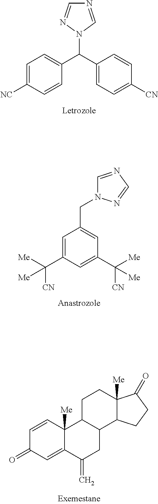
C1=C([NC])C=CC(C(C2=CC=C([CN])C=C2)N2C=NC=N2)=C1.C1(C([CN])([Me])[Me])=CC(CN2C=NC=N2)=CC(C([Me])([CN])[Me])=C1.C1=CC2([Me])C(=CC1=O)C(=C)CC1C2CCC2([Me])C1CCC2=O
